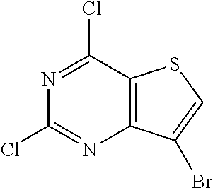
N1=C(Cl)C2=C(N=C1Cl)C(Br)=CS2
